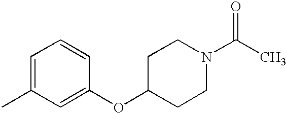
C1=C(C)C=C(OC2CCN(C(C)=O)CC2)C=C1
